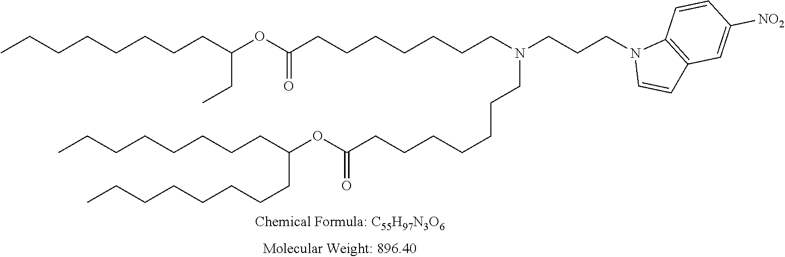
N1(CCCN(CCCCCCCC(=O)OC(CCCCCCCC)CCCCCCCC)CCCCCCCC(=O)OC(CC)CCCCCCCC)C=CC2=C1C=CC([NO2])=C2
